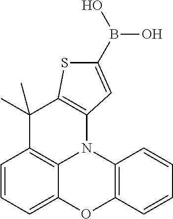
C1=CC=C2C3=C1C(C)(C)C1=C(N3C3=C(C=CC=C3)O2)C=C(B(O)O)S1
